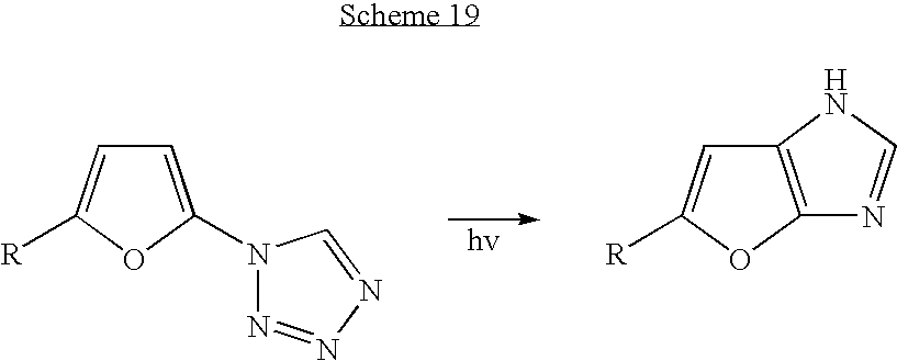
C1=C(N2N=NN=C2)OC([R])=C1.C12=C(OC([R])=C1)N=CN2
